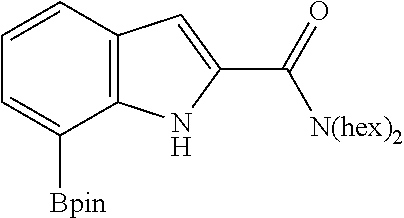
C12=C(C=CC=C1[Bpin])C=C(C(=O)[N(hex)2])N2
